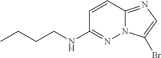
C1=CC2=NC=C(Br)N2N=C1NCCCC
